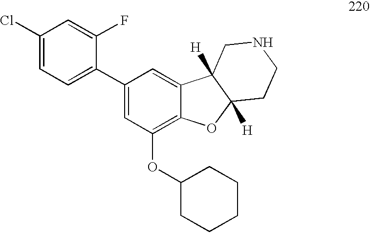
C1(Cl)=CC=C(C2=CC(OC3CCCCC3)=C3C(=C2)C2([H])C([H])(O3)CCNC2)C(F)=C1
